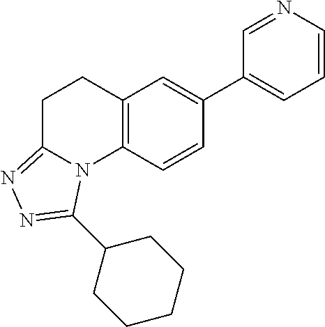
C1=CN=CC(C2=CC3=C(C=C2)N2C(=NN=C2C2CCCCC2)CC3)=C1
